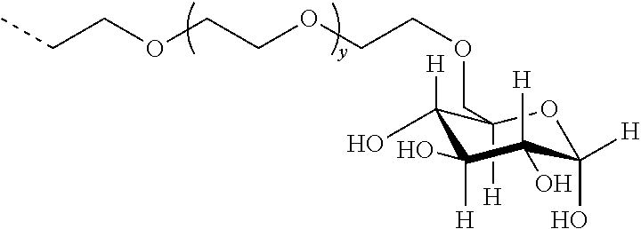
C1([H])(COCCOCCOCCC)C([H])(O)C([H])(O)C([H])(O)C([H])(O)O1
